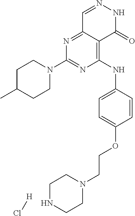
N1=C(N2CCC(C)CC2)N=C2C(=C1NC1=CC=C(OCCN3CCNCC3)C=C1)C(=O)NN=C2.[H]Cl
